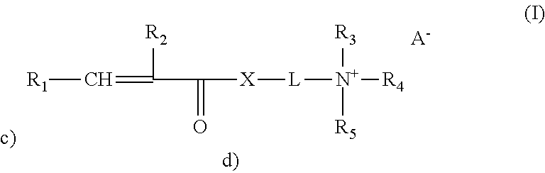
[R1]C=C([R2])C(=O)[X][L][N+]([R3])([R5])[R4].[A-]
